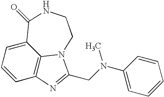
C1=CC2=C3C(=C1)C(=O)NCCN3C(CN(C1=CC=CC=C1)C)=N2
